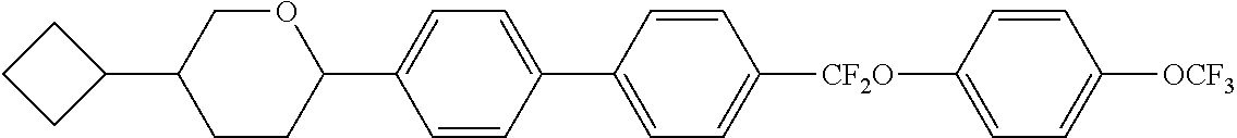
C1=C([CF2O]C2=CC=C(C3=CC=C(C4OCC(C5CCC5)CC4)C=C3)C=C2)C=CC([OCF3])=C1
